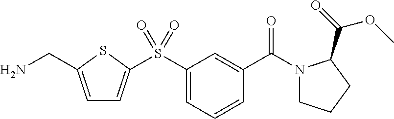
C1=C(CN)SC(S(C2=CC=CC(C(N3CCCC3C(=O)OC)=O)=C2)(=O)=O)=C1
